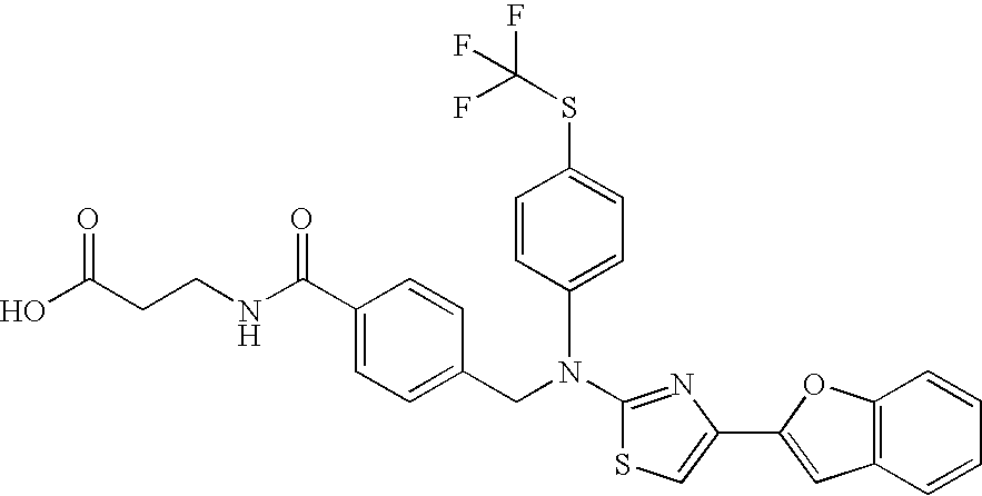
N(C1=NC(C2=CC3=C(O2)C=CC=C3)=CS1)(CC1=CC=C(C(NCCC(O)=O)=O)C=C1)C1=CC=C(SC(F)(F)F)C=C1
